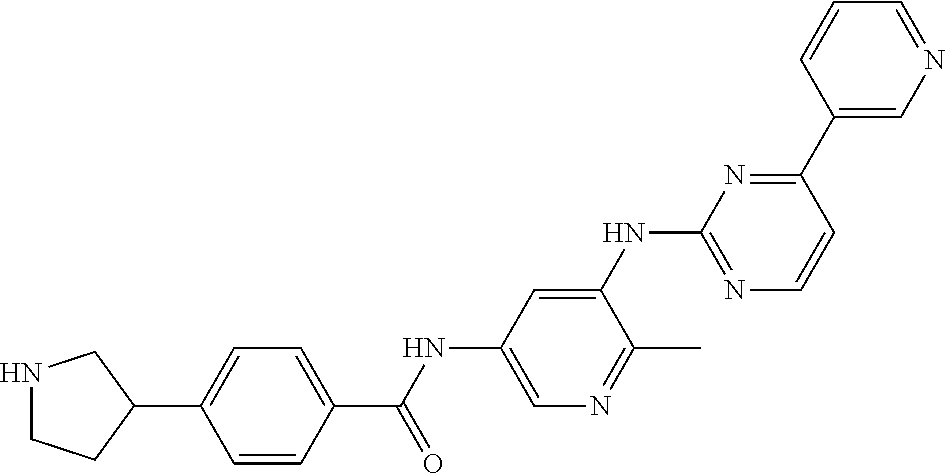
C1=CC(C(NC2=CN=C(C)C(NC3=NC=CC(C4=CN=CC=C4)=N3)=C2)=O)=CC=C1C1CCNC1
